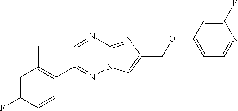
C1(C)=C(C2=NN3C(=NC(COC4=CC=NC(F)=C4)=C3)N=C2)C=CC(F)=C1
